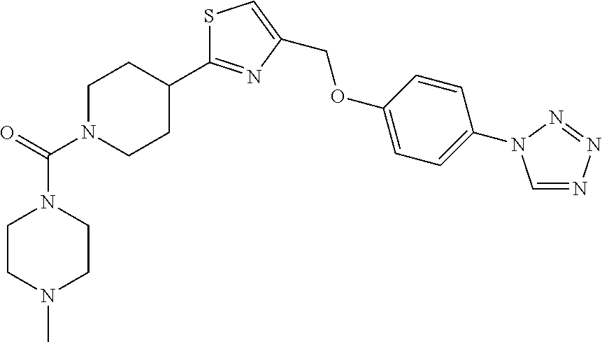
C(OC1=CC=C(N2C=NN=N2)C=C1)C1=CSC(C2CCN(C(=O)N3CCN(C)CC3)CC2)=N1
